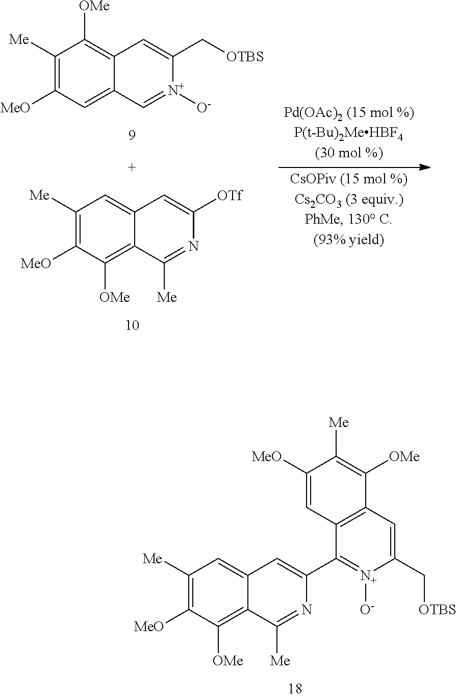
C1([Me])=C([MeO])C([OMe])=C2C(=C1)C=C(C1=[N+]([O-])C(C[OTBS])=CC3=C1C=C([MeO])C([Me])=C3[OMe])N=C2[Me].C1([Me])=C([MeO])C=C2C(=C1[OMe])C=C(C[OTBS])[N+]([O-])=C2.C1([Me])=C([MeO])C([OMe])=C2C(=C1)C=C([OTf])N=C2[Me]
